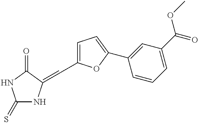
C1=C(C=C2NC(=S)NC2=O)OC(C2=CC(C(=O)OC)=CC=C2)=C1
